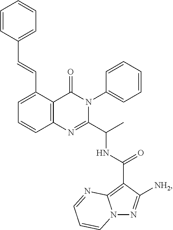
C12=C(C(C=CC3=CC=CC=C3)=CC=C1)C(=O)N(C1=CC=CC=C1)C(C(C)NC(C1=C3N(N=C1[NH2])C=CC=N3)=O)=N2
